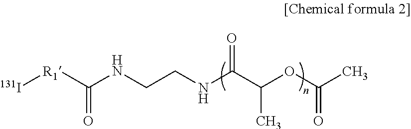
O=C(C(OC(C)=O)C)NCCNC([R1][131I])=O
